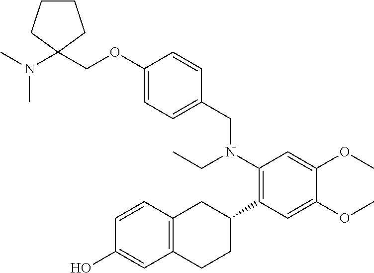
C1(OCC2(N(C)C)CCCC2)=CC=C(CN(C2=C(C3CC4=C(CC3)C=C(O)C=C4)C=C(OC)C(OC)=C2)CC)C=C1
